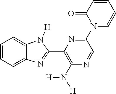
C1=CC=C2C(=C1)N([H])C(C1=C(N([H])[H])N=CC(N3C=CC=CC3=O)=N1)=N2
